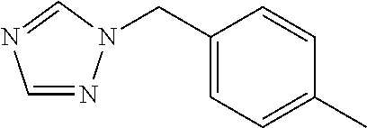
C1=NN(CC2=CC=C(C)C=C2)C=N1
